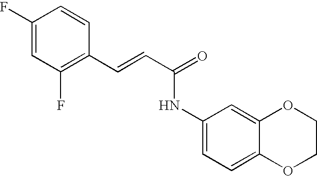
C(=CC(=O)NC1=CC=C2C(=C1)OCCO2)C1=C(F)C=C(F)C=C1
